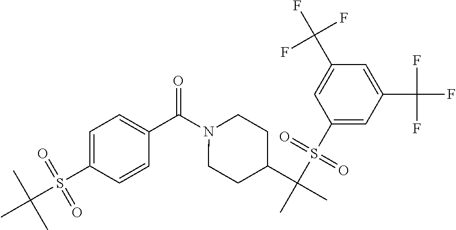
C1=C(S(C(C)(C)C)(=O)=O)C=CC(C(N2CCC(C(C)(S(C3=CC(C(F)(F)F)=CC(C(F)(F)F)=C3)(=O)=O)C)CC2)=O)=C1
